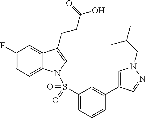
C1(F)=CC=C2C(=C1)C(CCC(O)=O)=CN2S(C1=CC=CC(C2=CN(CC(C)C)N=C2)=C1)(=O)=O
